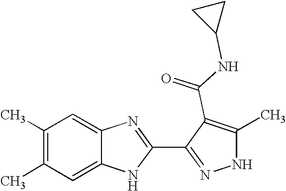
C1=C2C(=CC(C)=C1C)N=C(C1=NNC(C)=C1C(NC1CC1)=O)N2
